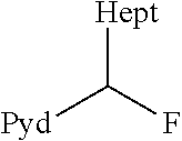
[Hept]C(F)[Pyd]
